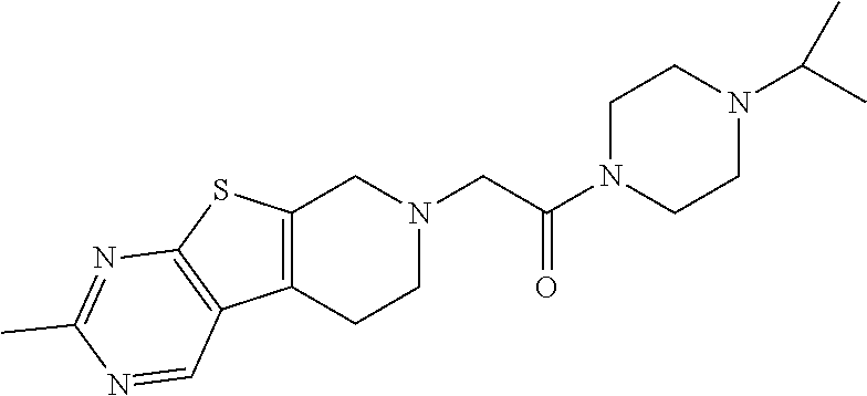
C1N(C(CN2CC3=C(CC2)C2=C(S3)N=C(C)N=C2)=O)CCN(C(C)C)C1
